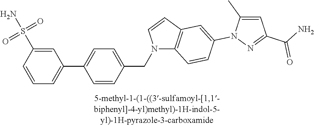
C1(C2=CC=C(CN3C4=C(C=C3)C=C(N3C(C)=CC(C(N)=O)=N3)C=C4)C=C2)=CC=CC(S(N)(=O)=O)=C1
